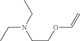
C(N(CC)CCOC=C)C
